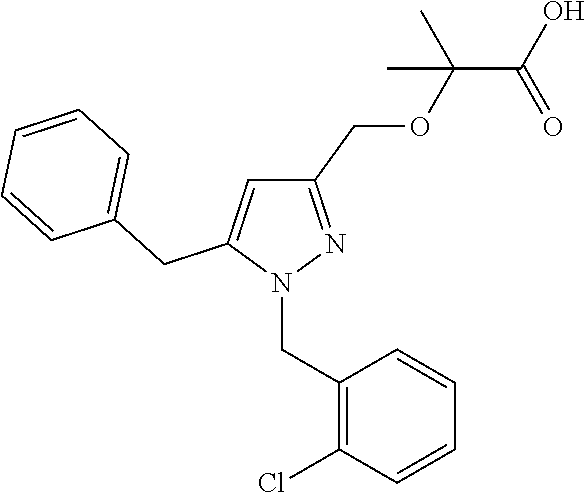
C1(COC(C(O)=O)(C)C)=NN(CC2=C(Cl)C=CC=C2)C(CC2=CC=CC=C2)=C1
